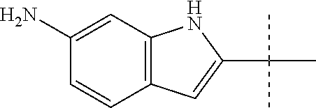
C12=C(C=CC(N)=C1)C=C(C(C)(C)C)N2
